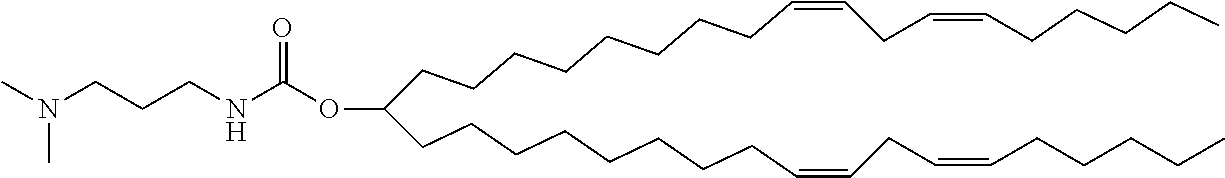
O(C(CCCCCCCCC=CCC=CCCCCC)CCCCCCCCC=CCC=CCCCCC)C(NCCCN(C)C)=O
